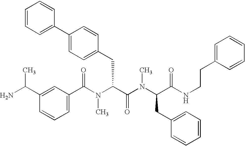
C1(C(N(C(C(=O)N(C)C(CC2=CC=CC=C2)C(=O)NCCC2=CC=CC=C2)CC2=CC=C(C3=CC=CC=C3)C=C2)C)=O)=CC=CC(C(N)C)=C1
